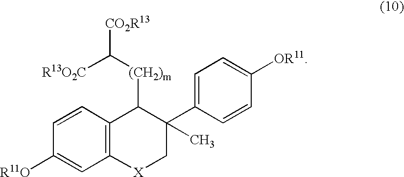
C12=C(C=CC([R11O])=C1)C([(CH2)m]C([R13O2C])[CO2R13])C(C1=CC=C([OR11])C=C1)(C)C[X]2
